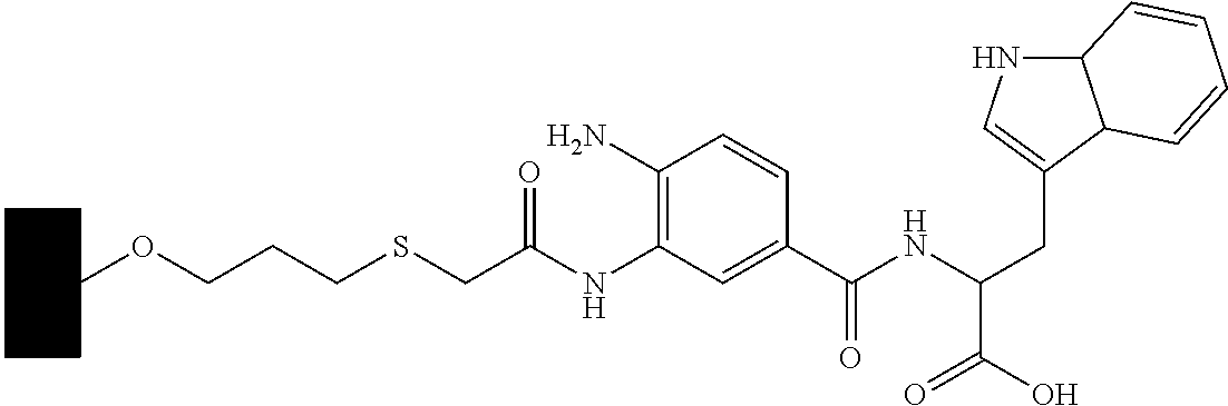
C1CCCC(OCCCSCC(NC2=C(N)C=CC(C(NC(CC3=CNC4C3C=CC=C4)C(O)=O)=O)=C2)=O)C1
